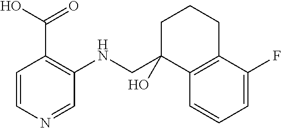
C1=CN=CC(NCC2(O)C3=C(CCC2)C(F)=CC=C3)=C1C(=O)O
